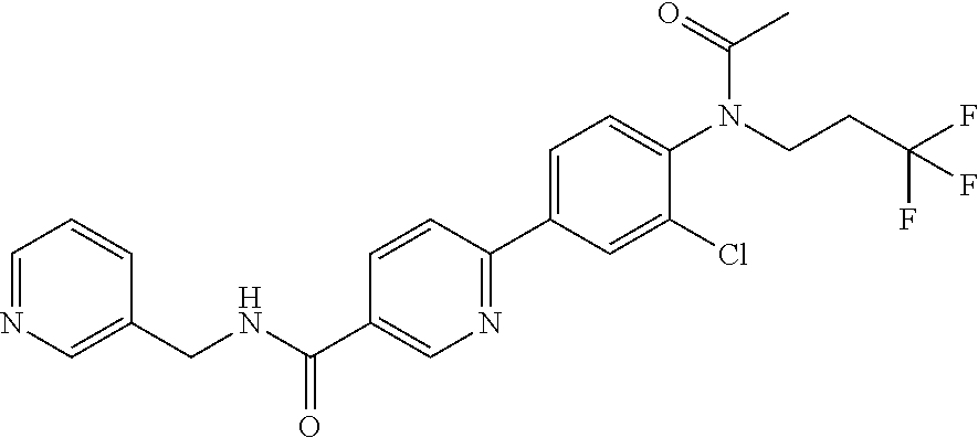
N1=CC=CC(CNC(C2=CN=C(C3=CC=C(N(C(=O)C)CCC(F)(F)F)C(Cl)=C3)C=C2)=O)=C1
